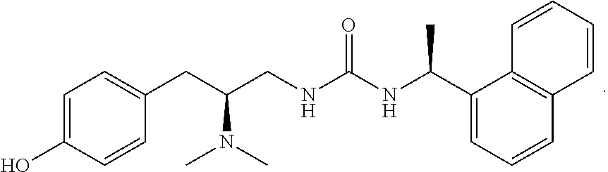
C1=C(O)C=CC(CC(CNC(NC(C2=CC=CC3=C2C=CC=C3)C)=O)N(C)C)=C1
